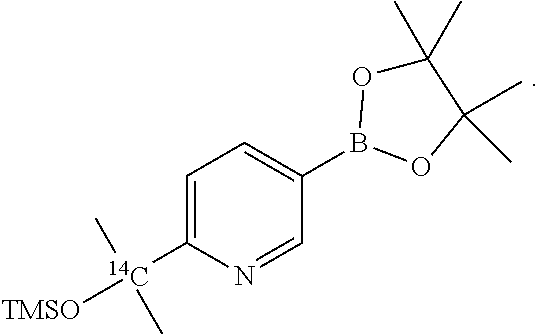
C1(B2OC(C)(C)C(C)(C)O2)=CC=C([14C]([TMSO])(C)C)N=C1
